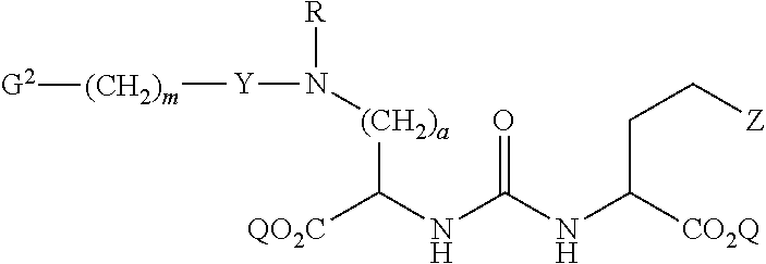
C(CC[Z])([CO2Q])NC(=O)NC([QO2C])[(CH2)a]N([Y][(CH2)m][G2])[R]
